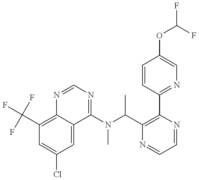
C1(C(F)(F)F)=C2C(=CC(Cl)=C1)C(N(C(C1=C(C3=NC=C(OC(F)F)C=C3)N=CC=N1)C)C)=NC=N2
